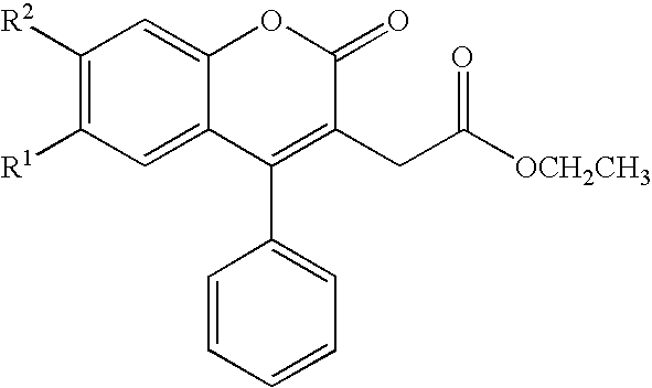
C1([R2])=C([R1])C=C2C(=C1)OC(=O)C(CC([OCH2CH3])=O)=C2C1=CC=CC=C1
